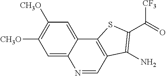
C1=C2C(=CC([CH3O])=C1[CH3O])C1=C(C=N2)C(N)=C(C([CF3])=O)S1
